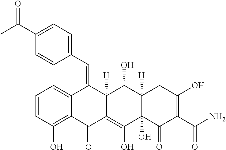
C1=CC(O)=C2C(=C1)C(=CC1=CC=C(C(C)=O)C=C1)C1([H])C(=C(O)C3(O)C([H])(C1O)CC(O)=C(C(N)=O)C3=O)C2=O
